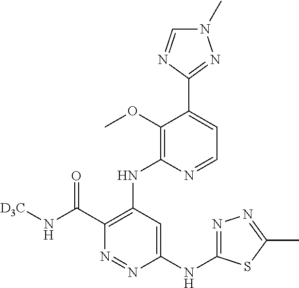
C1(NC2=NN=C(C)S2)=CC(NC2=C(OC)C(C3=NN(C)C=N3)=CC=N2)=C(C(N[D3C])=O)N=N1
